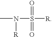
CN([R])S(=O)(=O)[R]
